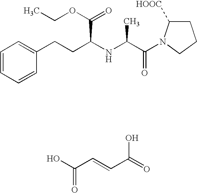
C1=CC=CC(CCC(NC(C)C(N2C([HOOC])CCC2)=O)C(=O)OCC)=C1.OC(C=CC(=O)O)=O
